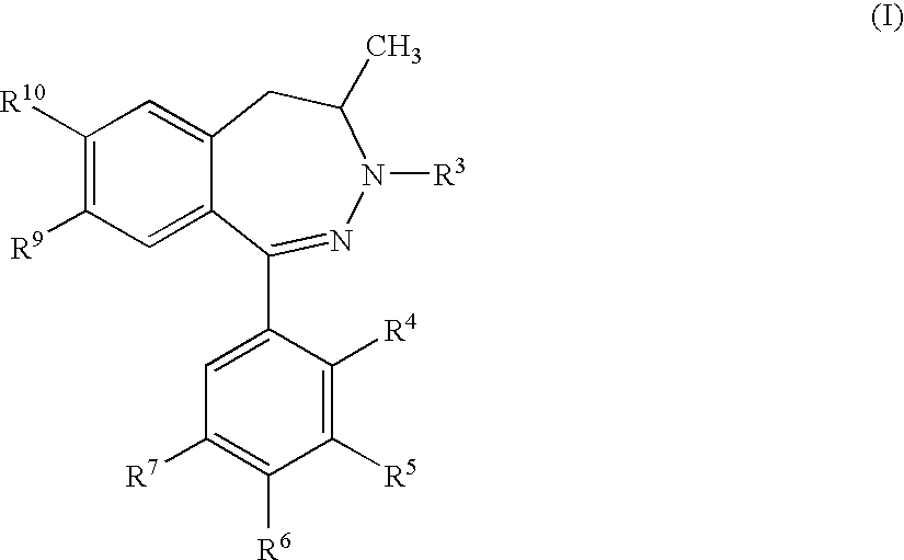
C1([R10])=C([R9])C=C2C(=C1)CC(C)N([R3])N=C2C1=CC([R7])=C([R6])C([R5])=C1[R4]
